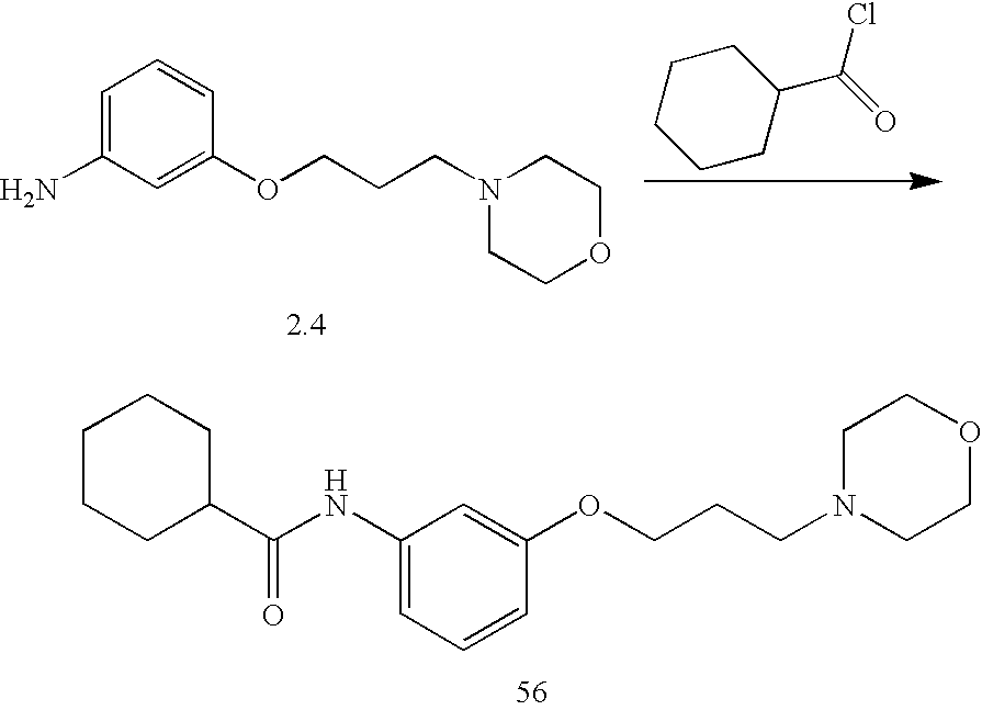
C1C(C(=O)Cl)CCCC1.C1=C(N)C=C(OCCCN2CCOCC2)C=C1.C1=C(NC(C2CCCCC2)=O)C=C(OCCCN2CCOCC2)C=C1
